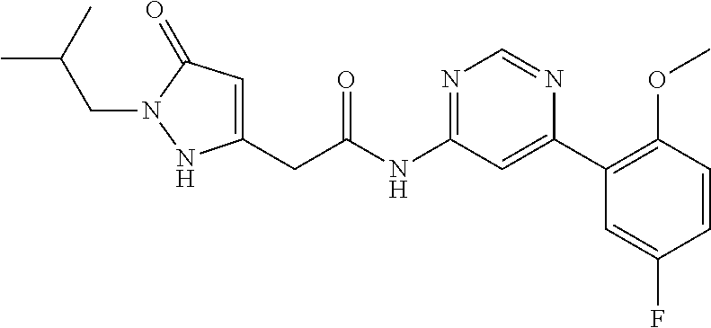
C(NC1=NC=NC(C2=C(OC)C=CC(F)=C2)=C1)(=O)CC1=CC(=O)N(CC(C)C)N1
